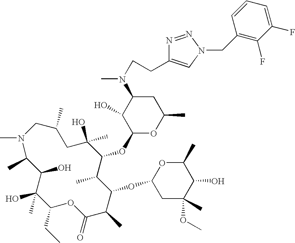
CN1C(C)C(O)C(O)(C)C(CC)OC(=O)C(C)C(OC2CC(C)(OC)C(O)C(C)O2)C(C)C(OC2OC(C)CC(N(CCC3=CN(CC4=C(F)C(F)=CC=C4)N=N3)C)C2O)C(C)(O)CC(C)C1
